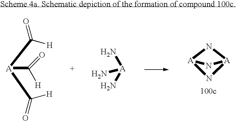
N1[A]2N[A]1N2.[A](N)(N)N.[A](C(=O)[H])(C(=O)[H])C(=O)[H]
